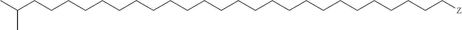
C(CCCCCCCCCCCCCCCCCCC[Z])CCCCCC(C)C
